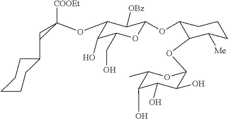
[COOEt]C1(OC2C(O)C(CO)OC(OC3C(OC4C(O)C(O)C(O)C(C)O4)C([Me])CCC3)C2[OBz])CC1C1CCCCC1
